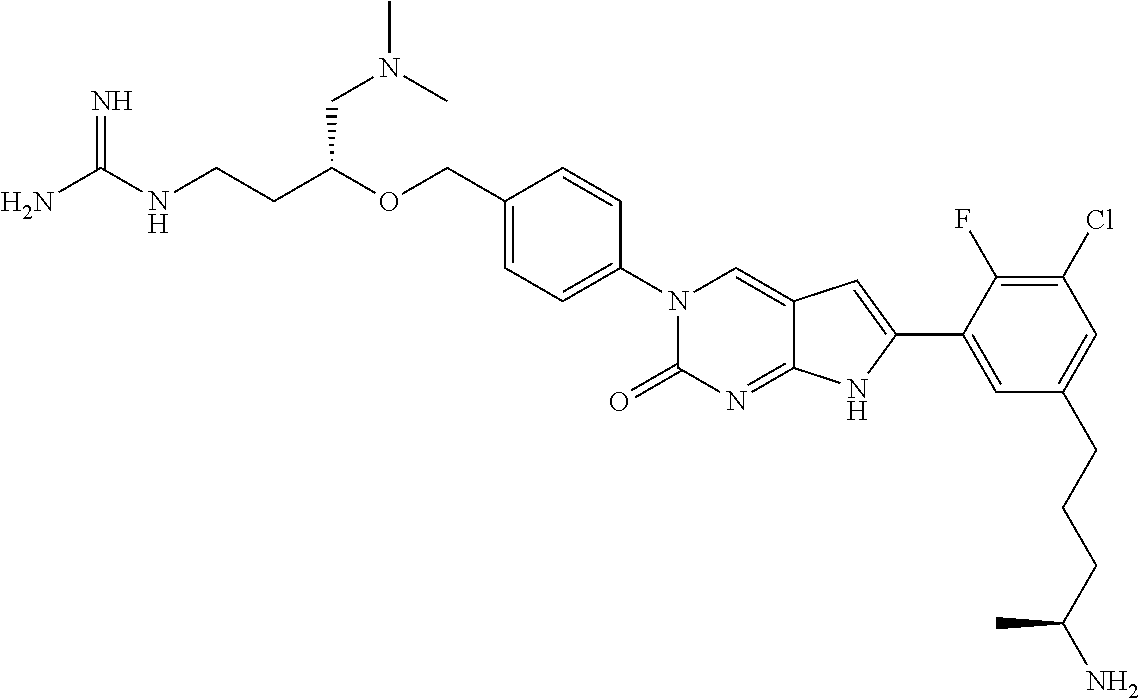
N=C(NCCC(OCC1=CC=C(N2C(=O)N=C3C(=C2)C=C(C2=CC(CCCC(N)C)=CC(Cl)=C2F)N3)C=C1)CN(C)C)N
